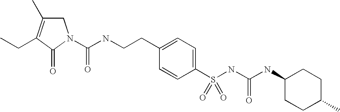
C(NCCC1=CC=C(S(NC(NC2CCC(C)CC2)=O)(=O)=O)C=C1)(=O)N1CC(C)=C(CC)C1=O
